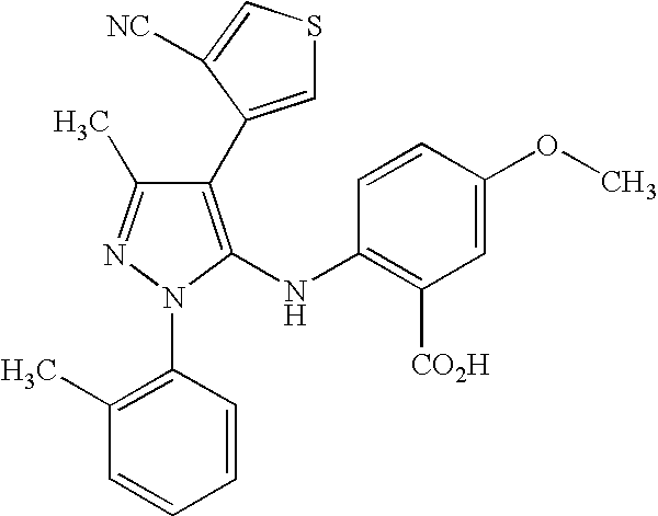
C1(C2=CSC=C2[NC])=C(NC2=C([CO2H])C=C(OC)C=C2)N(C2=C(C)C=CC=C2)N=C1C
